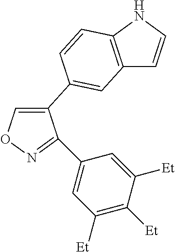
C1=C(C2=CC3=C(NC=C3)C=C2)C(C2=CC([Et])=C([Et])C([Et])=C2)=NO1
